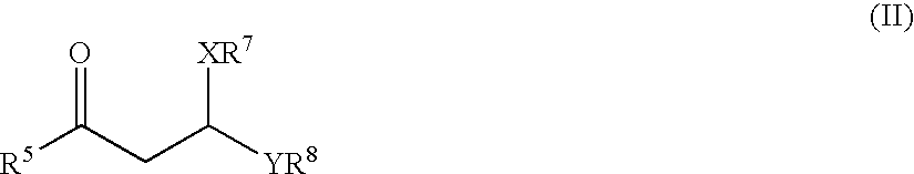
[R5]C(CC([XR7])[YR8])=O
